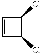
C1=CC(Cl)C1Cl
